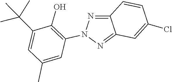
N1=C2C(=NN1C1=C(O)C(C(C)(C)C)=CC(C)=C1)C=CC(Cl)=C2
